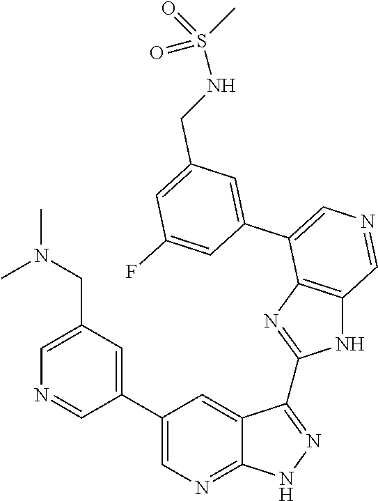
C1=C(CN(C)C)C=C(C2=CN=C3C(=C2)C(C2=NC4=C(N2)C=NC=C4C2=CC(CNS(=O)(C)=O)=CC(F)=C2)=NN3)C=N1
